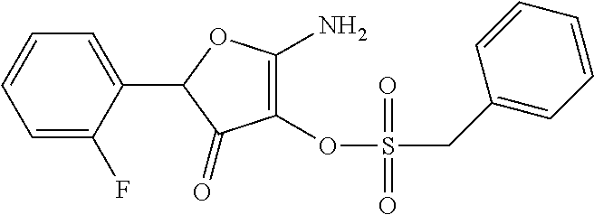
C1=C(F)C(C2C(=O)C(OS(CC3=CC=CC=C3)(=O)=O)=C(N)O2)=CC=C1
